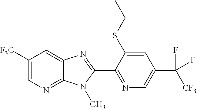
C1([F3C])=CN=C2C(=C1)N=C(C1=NC=C(C([CF3])(F)F)C=C1SCC)N2C
